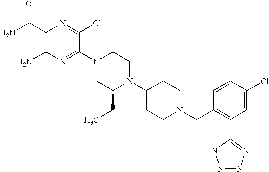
C1(C(N)=O)=C(N)N=C(N2CC(CC)N(C3CCN(CC4=C(C5=NN=NN5)C=C(Cl)C=C4)CC3)CC2)C(Cl)=N1
